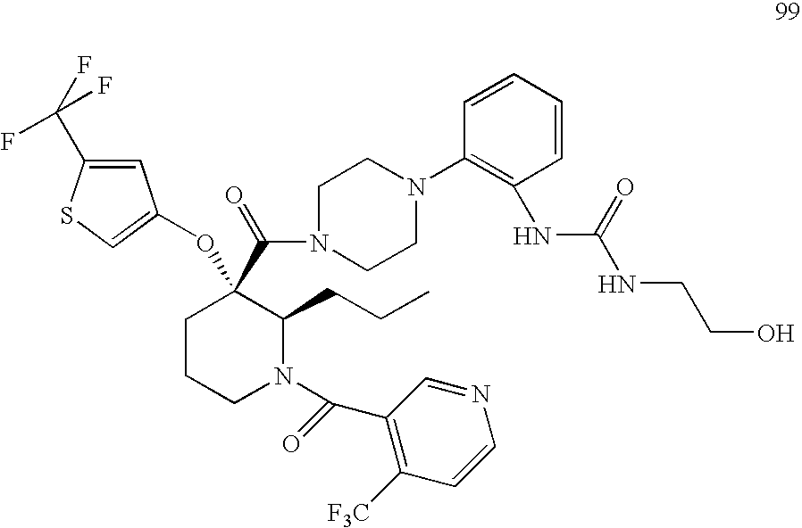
N1(C(C2=C([F3C])C=CN=C2)=O)C(CCC)C(OC2=CSC(C(F)(F)F)=C2)(C(=O)N2CCN(C3=C(NC(=O)NCCO)C=CC=C3)CC2)CCC1
